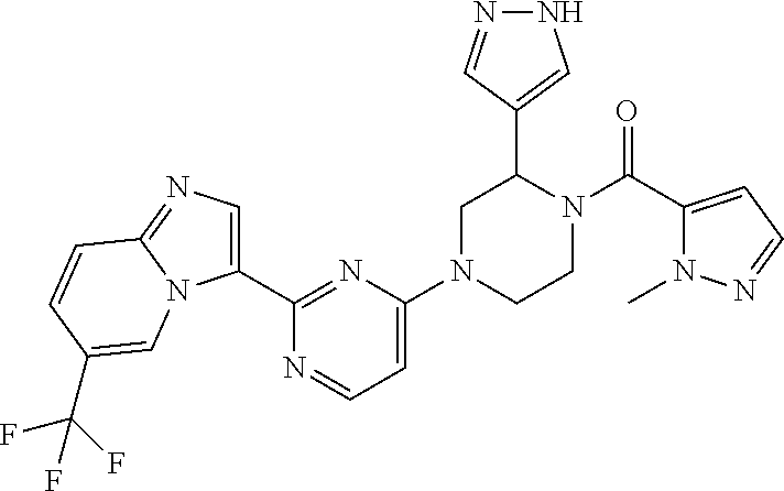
C1(C2=NC(N3CCN(C(=O)C4=CC=NN4C)C(C4=CNN=C4)C3)=CC=N2)=CN=C2N1C=C(C(F)(F)F)C=C2
